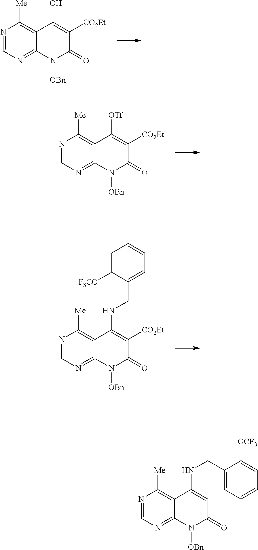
N1=CN=C2C(=C1[Me])C(O)=C([CO2Et])C(=O)N2[OBn].N1=CN=C2C(=C1[Me])C([OTf])=C([CO2Et])C(=O)N2[OBn].N1=CN=C2C(=C1[Me])C(NCC1=CC=CC=C1[F3CO])=C([CO2Et])C(=O)N2[OBn].N1=CN=C2C(=C1[Me])C(NCC1=CC=CC=C1[OCF3])=CC(=O)N2[OBn]
